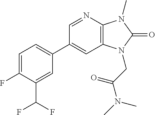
C1(C2=CC=C(F)C(C(F)F)=C2)=CC2=C(N=C1)N(C)C(=O)N2CC(N(C)C)=O
